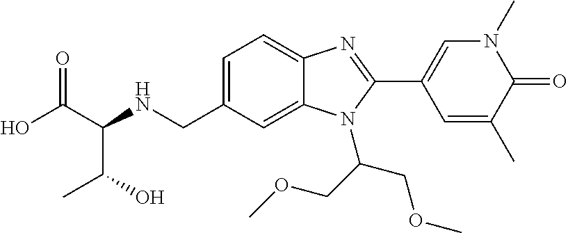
C12=CC(CNC(C(O)=O)C(C)O)=CC=C1N=C(C1=CN(C)C(=O)C(C)=C1)N2C(COC)COC
